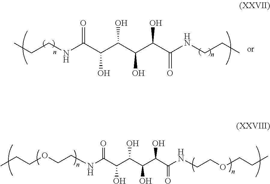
CCCNC(C(C(C(C(C(NCCC)=O)O)O)O)O)=O.CCCOCCNC(C(C(C(C(C(NCCOCCC)=O)O)O)O)O)=O
